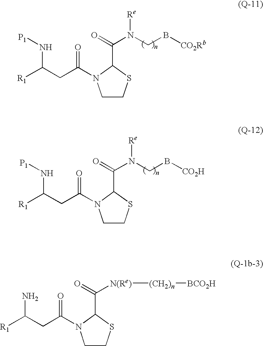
C1CSC(C(=O)N(CB[CO2Rb])[Re])N1C(CC([R1])N[P1])=O.C1CSC(C(=O)N(CB[CO2H])[Re])N1C(CC([R1])N[P1])=O.C1CSC(C(=O)[N(Re)][(CH2)n][BCO2H])N1C(CC([R1])N)=O
